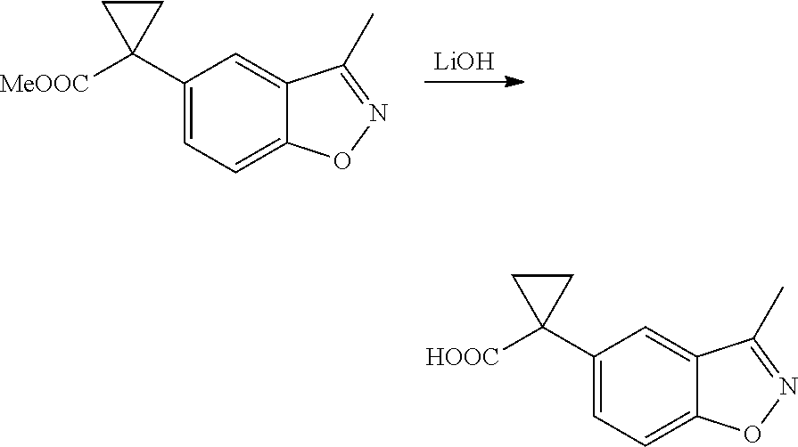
[LiOH].C1(C2([MeOOC])CC2)=CC=C2C(=C1)C(C)=NO2.C1(C2([HOOC])CC2)=CC=C2C(=C1)C(C)=NO2
